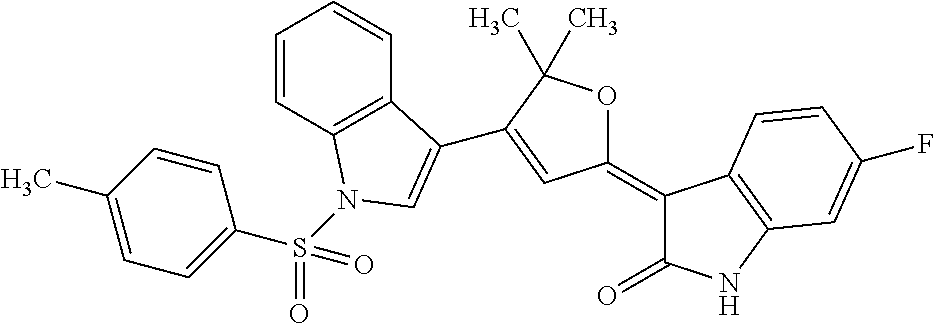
C1=CC(C)=CC=C1S(=O)(=O)N1C2=C(C=CC=C2)C(C2=CC(=C3C(=O)NC4=C3C=CC(F)=C4)OC2(C)C)=C1
